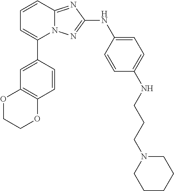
C1=CC2=NC(NC3=CC=C(NCCCN4CCCCC4)C=C3)=NN2C(C2=CC3=C(C=C2)OCCO3)=C1
